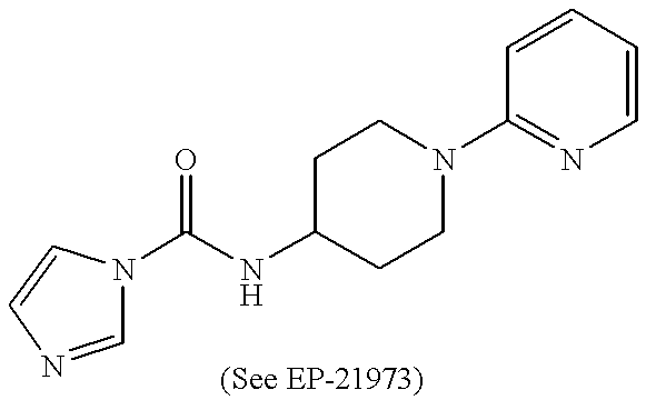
C(NC1CCN(C2=NC=CC=C2)CC1)(N1C=NC=C1)=O
